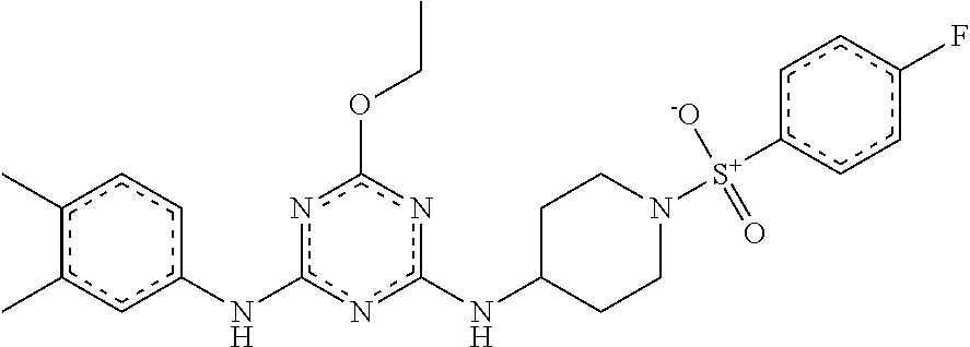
C1C(Nc2nc(Nc3ccc(C)c(C)c3)nc(OCC)n2)CCN([S+]([-O])(c2ccc(F)cc2)=O)C1
